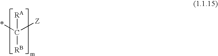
*C([RB])([Z])[RA]
